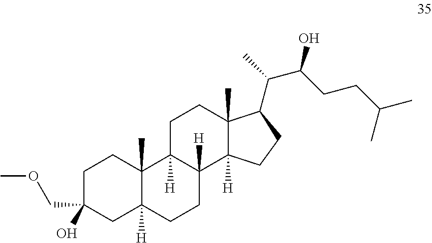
C1C(COC)(O)CC2([H])C(C)(C1)C1([H])C([H])(CC2)C2([H])C(C)(CC1)C(C(C)C(CCC(C)C)O)CC2
